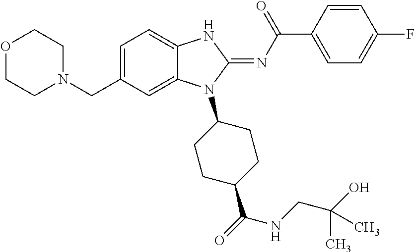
C1=C(CN2CCOCC2)C=C2C(=C1)NC(=NC(C1=CC=C(F)C=C1)=O)N2C1CCC(C(=O)NCC(O)(C)C)CC1
